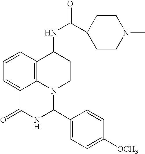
C1=CC2=C3C(=C1)C(=O)NC(C1=CC=C([OCH3])C=C1)N3CCC2NC(C1CCN(C)CC1)=O
